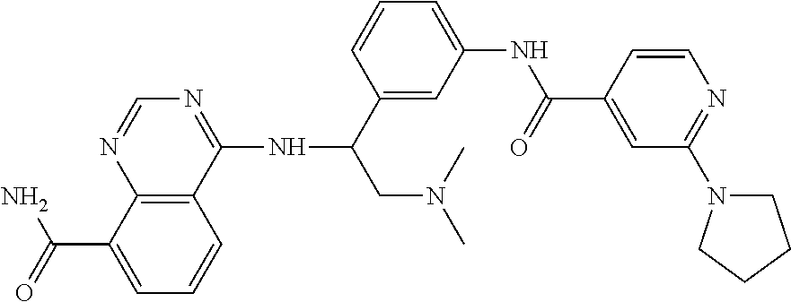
C12=C(C(NC(CN(C)C)C3=CC(NC(C4=CC(N5CCCC5)=NC=C4)=O)=CC=C3)=NC=N1)C=CC=C2C(=O)N
